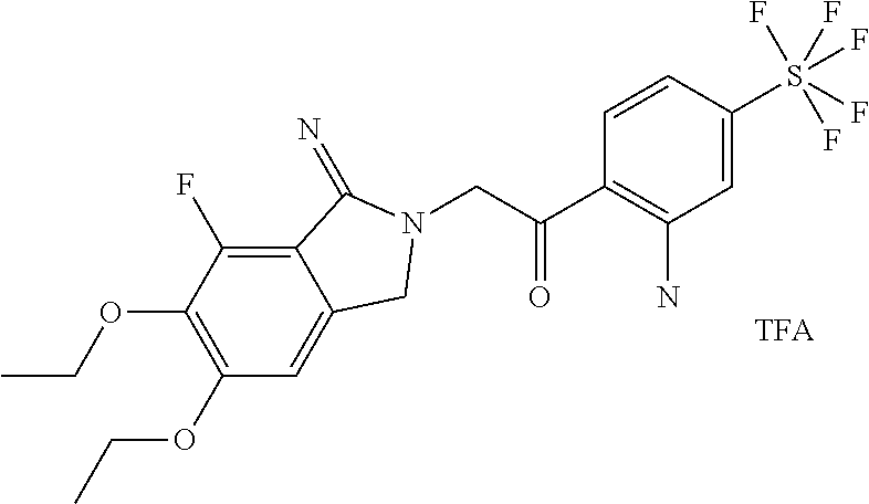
C12=C(F)C(OCC)=C(OCC)C=C1CN(CC(C1=C(N)C=C(S(F)(F)(F)(F)F)C=C1)=O)C2=N
